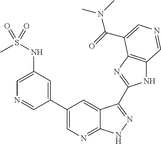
CS(NC1=CN=CC(C2=CN=C3C(=C2)C(C2=NC4=C(N2)C=NC=C4C(=O)N(C)C)=NN3)=C1)(=O)=O
